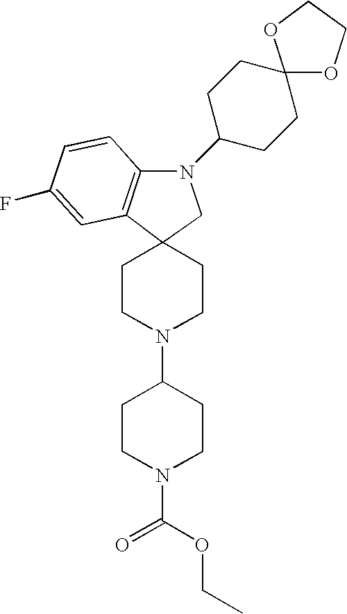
C1CN(C(OCC)=O)CCC1N1CCC2(CC1)C1=C(N(C3CCC4(CC3)OCCO4)C2)C=CC(F)=C1
